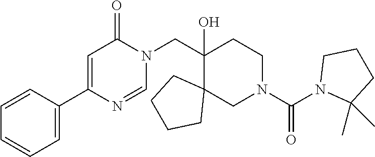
C1(CN2C(=O)C=C(C3=CC=CC=C3)N=C2)(O)C2(CN(C(N3C(C)(C)CCC3)=O)CC1)CCCC2
